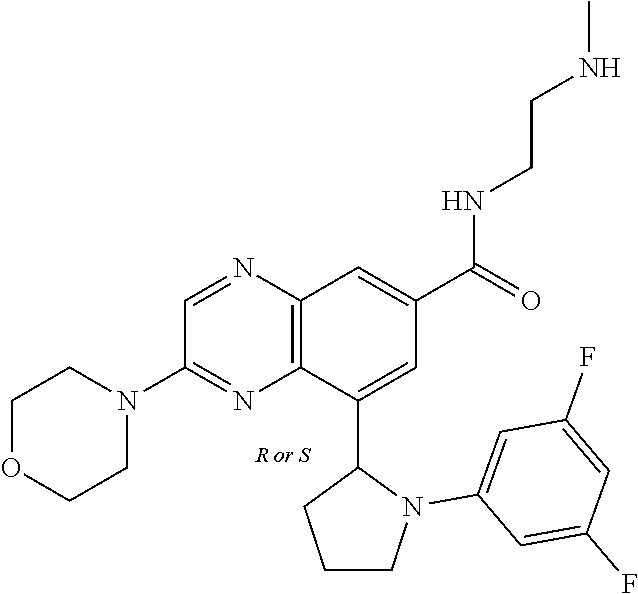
C12=C(N=CC(N3CCOCC3)=N1)C=C(C(=O)NCCNC)C=C2C1CCCN1C1=CC(F)=CC(F)=C1
